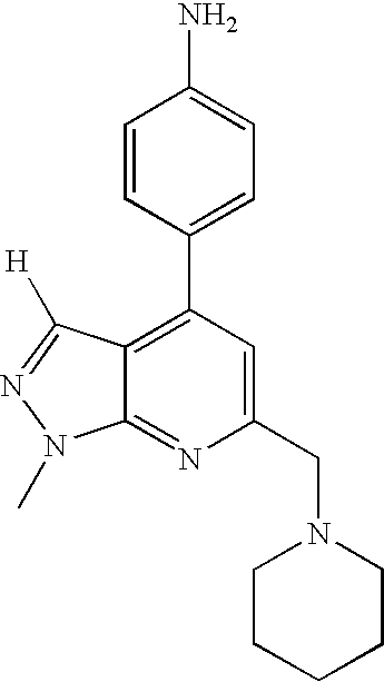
C1=CC(C2=C3C(=NC(CN4CCCCC4)=C2)N(C)N=C3[H])=CC=C1N
